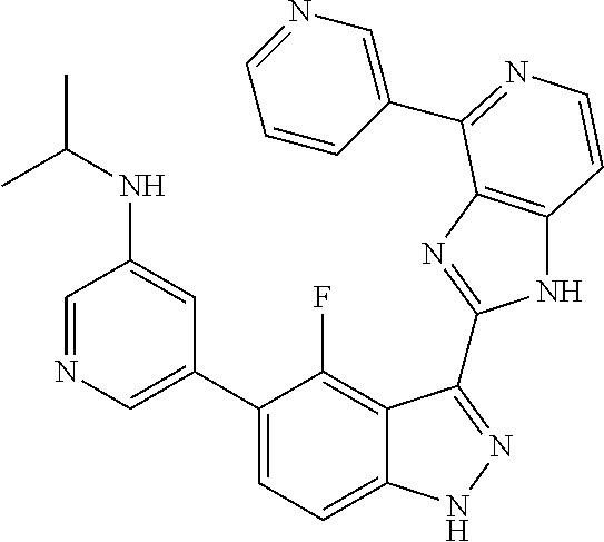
C1=C(C2=CC=C3C(=C2F)C(C2=NC4=C(N2)C=CN=C4C2=CN=CC=C2)=NN3)C=C(NC(C)C)C=N1
